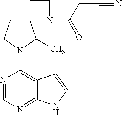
N1=CN=C2C(=C1N1C(C)C3(N(C(CC#N)=O)CC3)CC1)C=CN2
